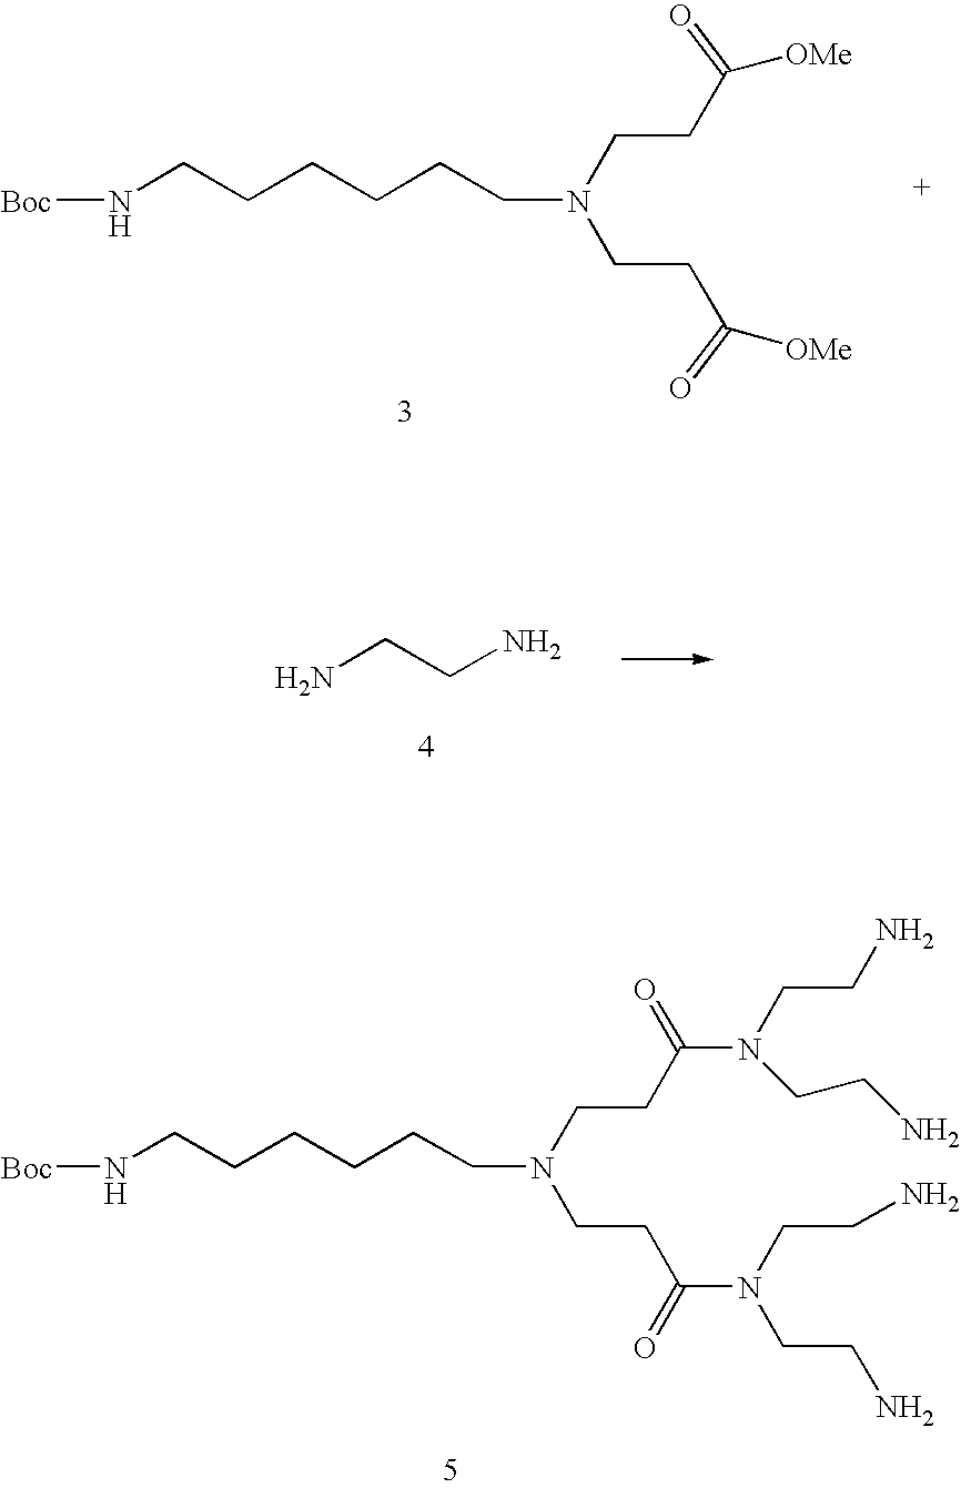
[Boc]NCCCCCCN(CCC([OMe])=O)CCC([OMe])=O.NCCN.[Boc]NCCCCCCN(CCC(N(CCN)CCN)=O)CCC(N(CCN)CCN)=O
